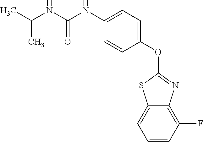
C1=CC=C2C(=C1F)N=C(OC1=CC=C(NC(NC(C)C)=O)C=C1)S2
